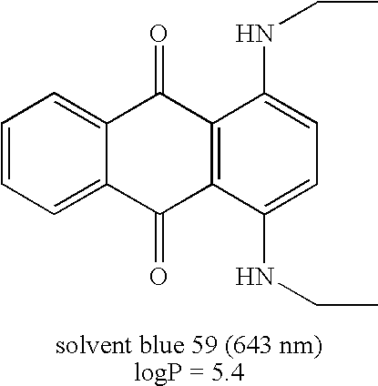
C1=CC=C2C(=C1)C(=O)C1=C(C2=O)C(NCC)=CC=C1NCC
